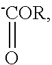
[-COR]=O
